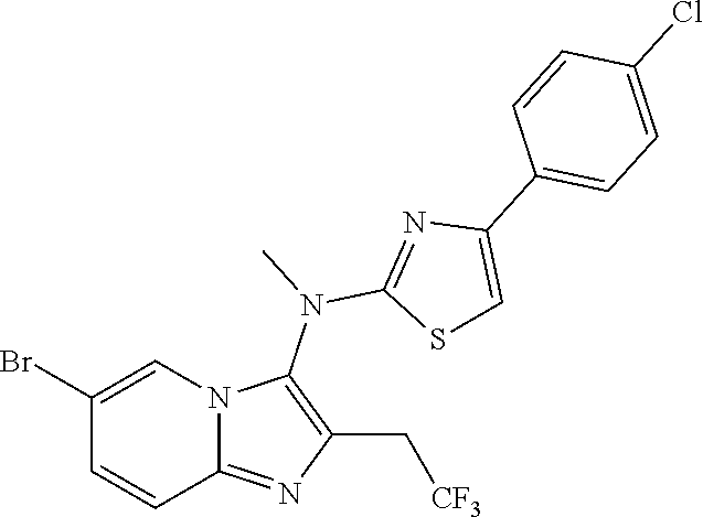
BrC1=CN2C(=NC(C[CF3])=C2N(C)C2=NC(C3=CC=C(Cl)C=C3)=CS2)C=C1
